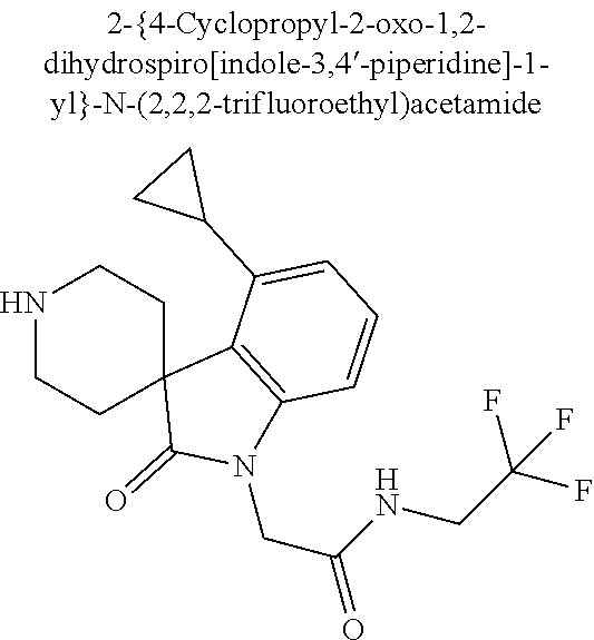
N1CCC2(CC1)C(=O)N(CC(NCC(F)(F)F)=O)C1=C2C(C2CC2)=CC=C1
